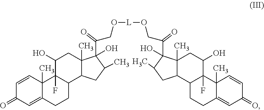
C1=CC2(C)C(=CC1=O)CCC1C2(F)C(O)CC2(C)C1CC(C)C2(C(CO[L]OCC(C1(O)C2(C)C(C3CCC4=CC(=O)C=CC4(C)C3(F)C(O)C2)CC1C)=O)=O)O
